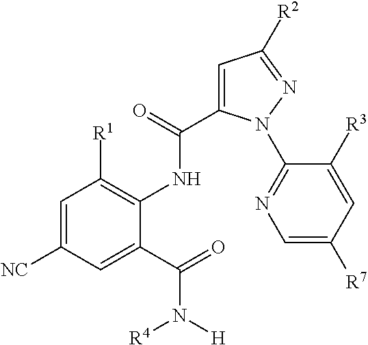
C1([NC])=CC([R1])=C(NC(C2=CC([R2])=NN2C2=NC=C([R7])C=C2[R3])=O)C(C(N([R4])[H])=O)=C1
